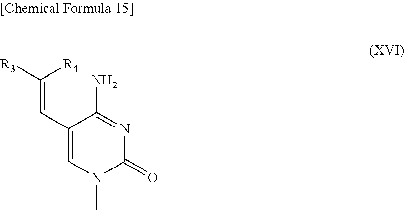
C1(C=C([R3])[R4])=CN(C)C(=O)N=C1N
